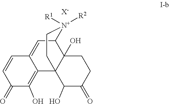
C12=CC3C4(O)C(C1=C(O)C(=O)C=C2)(C(O)C(=O)CC4)CC[N+]3([R1])[R2].[X-]
